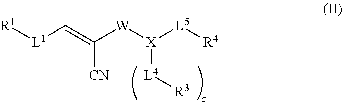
[R1][L1]C=C([W][X]([L5][R4])[L4][R3])[CN]
